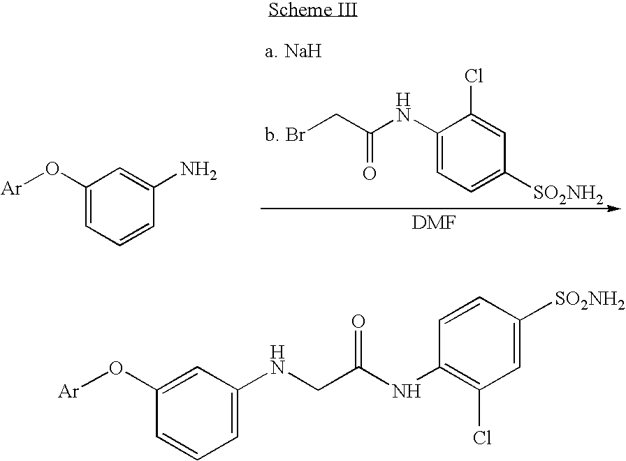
C1(NC(CBr)=O)=CC=C([SO2NH2])C=C1Cl.C1(O[Ar])=CC=CC(N)=C1.C1(O[Ar])=CC(NCC(NC2=C(Cl)C=C([SO2NH2])C=C2)=O)=CC=C1
